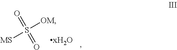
O=S([OM])(=O)[MS]
